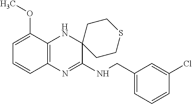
C1(CNC2=NC3=C(NC24CCSCC4)C(OC)=CC=C3)=CC=CC(Cl)=C1
